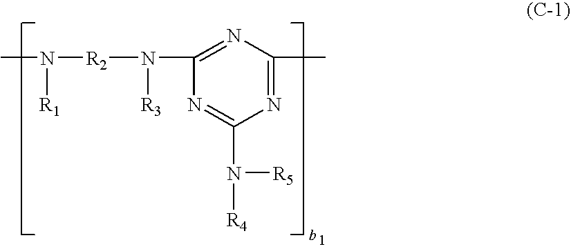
N1=C(C)N=C(N([R2]N(C)[R1])[R3])N=C1N([R4])[R5]
